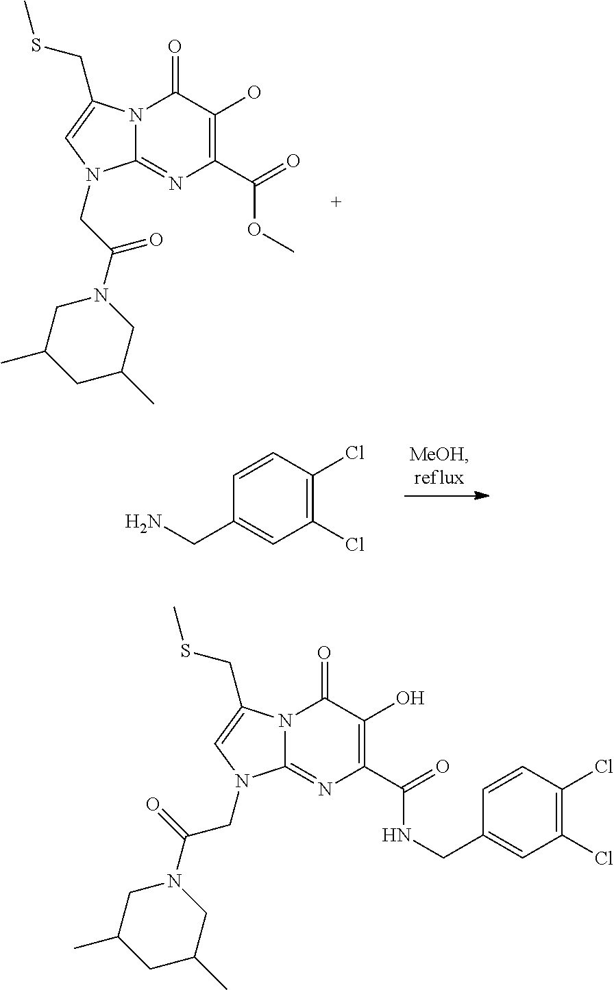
N12C(=NC(C(=O)OC)=C(O)C1=O)N(CC(N1CC(C)CC(C)C1)=O)C=C2CSC.C1=CC(CN)=CC(Cl)=C1Cl.N12C(=NC(C(=O)NCC3=CC(Cl)=C(Cl)C=C3)=C(O)C1=O)N(CC(N1CC(C)CC(C)C1)=O)C=C2CSC
